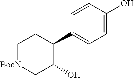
C1[BocN]CC(O)C(C2=CC=C(O)C=C2)C1
